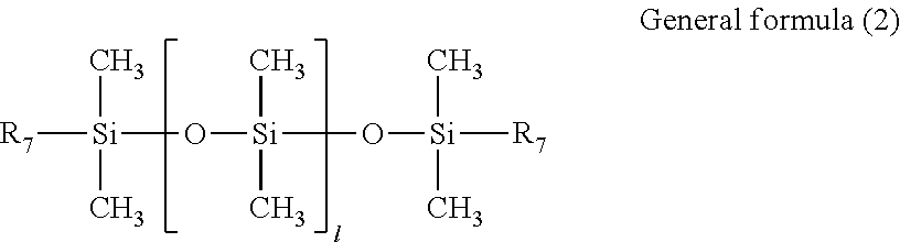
[R7][Si](O[Si](O[Si]([R7])(C)C)(C)C)(C)C
